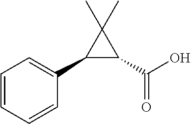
C1=CC=CC(C2C(C(O)=O)C2(C)C)=C1
